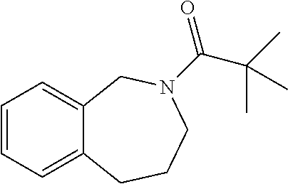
C1=CC=C2C(=C1)CN(C(=O)C(C)(C)C)CCC2
